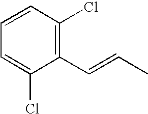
C1(C=CC)=C(Cl)C=CC=C1Cl
